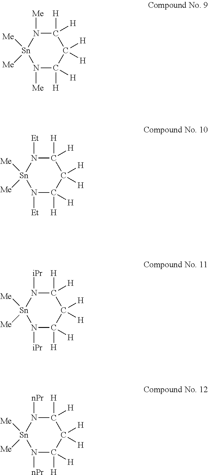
[Me][Sn]1([Me])N([Me])C([H])([H])C([H])([H])C([H])([H])N1[Me].[Me][Sn]1([Me])N([Et])C([H])([H])C([H])([H])C([H])([H])N1[Et].[Me][Sn]1([Me])N([iPr])C([H])([H])C([H])([H])C([H])([H])N1[iPr].[Me][Sn]1([Me])N([nPr])C([H])([H])C([H])([H])C([H])([H])N1[nPr]
